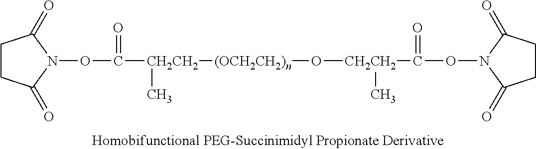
C1CC(=O)N(OC([CH2CH2]([(OCH2CH2)n]O[CH2CH2](C(=O)ON2C(=O)CCC2=O)C)C)=O)C1=O
